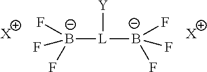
[B-]([L]([B-](F)(F)F)[Y])(F)(F)F.[X].[X]
